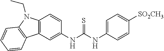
C1=C(NC(NC2=CC3=C(C=C2)N(CC)C2=C3C=CC=C2)=S)C=CC([SO2CH3])=C1
